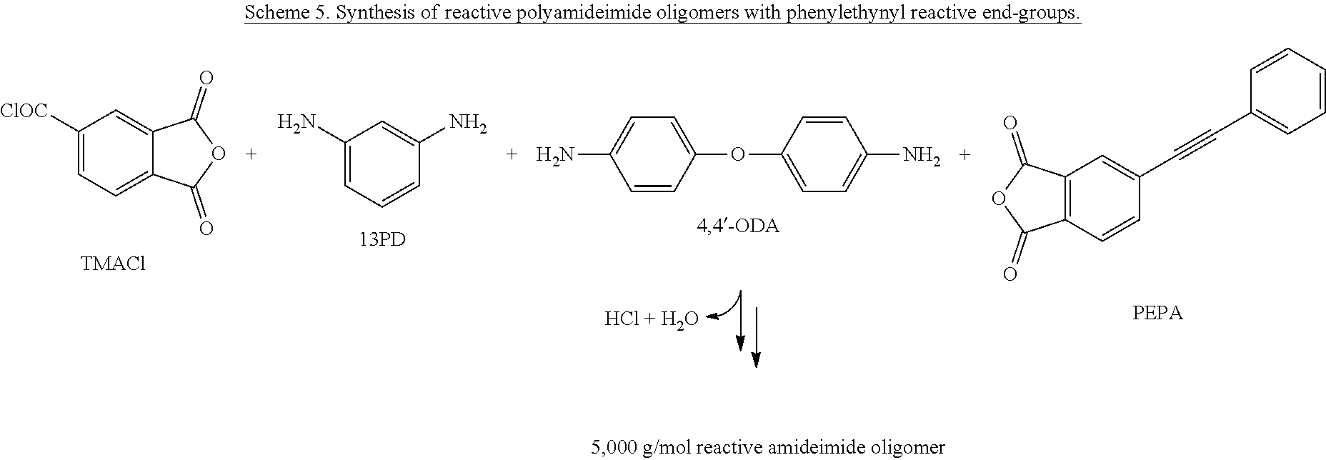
C1([ClOC])=CC=C2C(=C1)C(=O)OC2=O.[TMACl].C1(N)=CC=CC(N)=C1.C1=CC(OC2=CC=C(N)C=C2)=CC=C1N.C1=CC=CC(C#CC2=CC3=C(C=C2)C(=O)OC3=O)=C1
